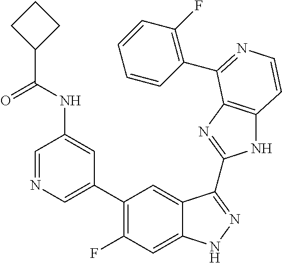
C1=C(C2=C(F)C=C3C(=C2)C(C2=NC4=C(N2)C=CN=C4C2=C(F)C=CC=C2)=NN3)C=C(NC(C2CCC2)=O)C=N1
